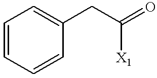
C1=CC=CC(CC(=O)[X1])=C1
